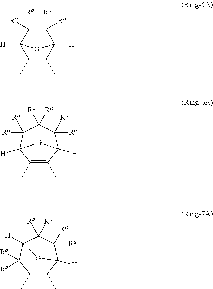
C1(C)=C(C)C2([H])C([Ra])([Ra])C([Ra])([Ra])C1([H])[G]2.C1(C)=C(C)C2([H])C([Ra])([Ra])C([Ra])([Ra])C([Ra])([Ra])C1([H])[G]2.C1(C)=C(C)C2([H])C([Ra])([Ra])C([Ra])([Ra])C([H])(C1([Ra])[Ra])[G]2
